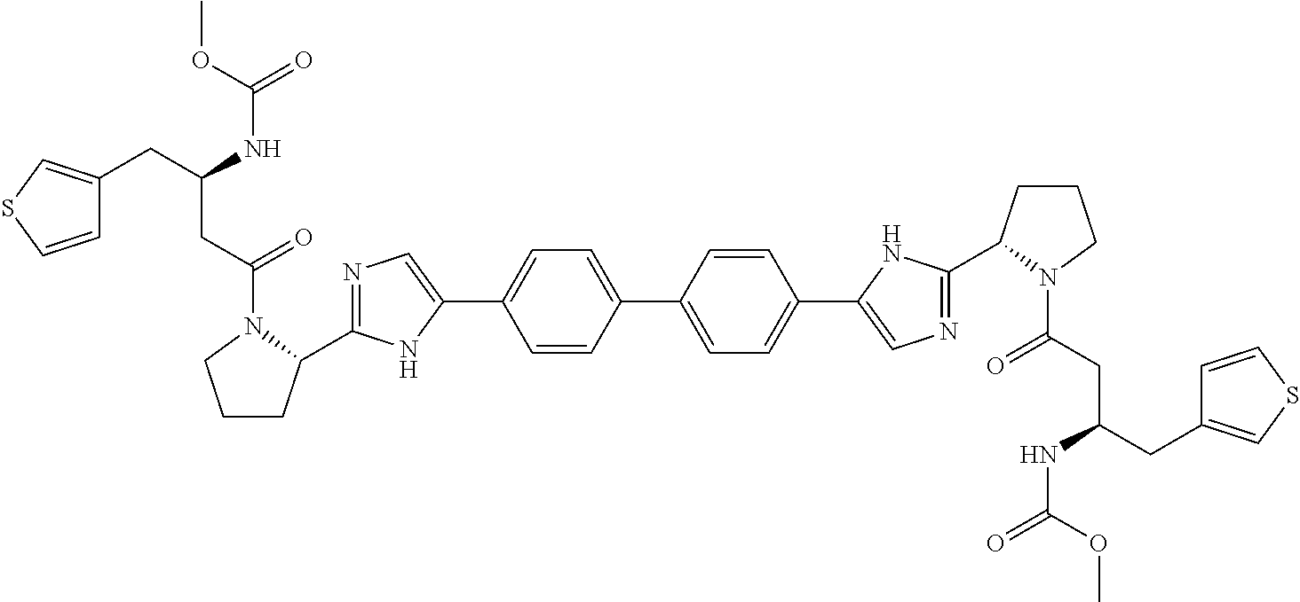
N1=C(C2CCCN2C(=O)CC(CC2=CSC=C2)NC(=O)OC)NC(C2=CC=C(C3=CC=C(C4=CN=C(C5CCCN5C(=O)CC(CC5=CSC=C5)NC(=O)OC)N4)C=C3)C=C2)=C1
